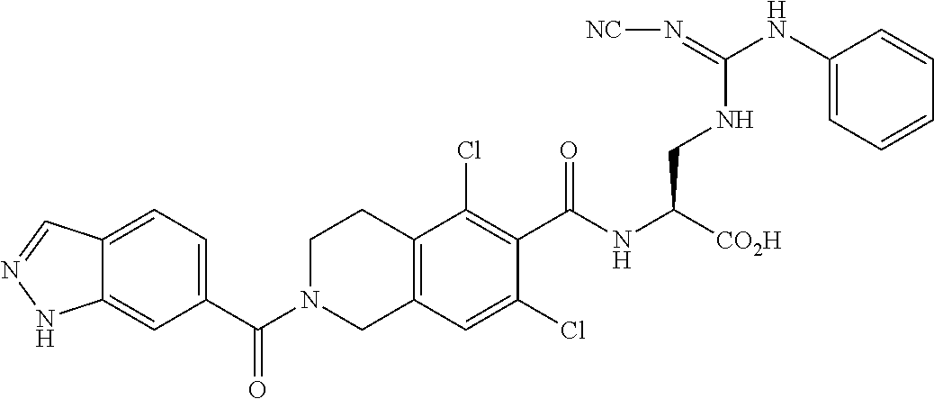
C12=CC=C(C(N3CC4=C(CC3)C(Cl)=C(C(NC([CO2H])CNC(NC3=CC=CC=C3)=N[NC])=O)C(Cl)=C4)=O)C=C1NN=C2
